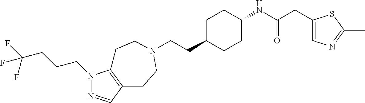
C(CC1CCC(NC(CC2=CN=C(C)S2)=O)CC1)N1CCC2=C(N(CCCC(F)(F)F)N=C2)CC1
